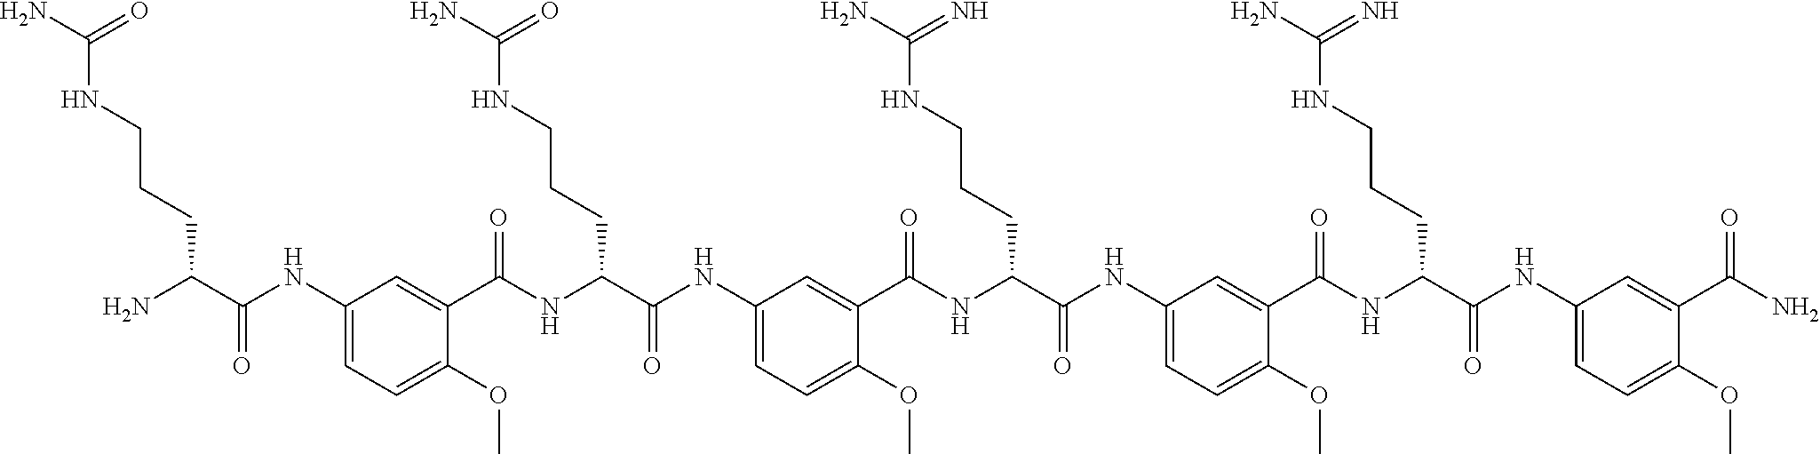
C1(NC(=O)C(N)CCCNC(N)=O)=CC=C(OC)C(C(NC(C(NC2=CC=C(OC)C(C(NC(C(NC3=CC=C(OC)C(C(NC(C(NC4=CC=C(OC)C(C(N)=O)=C4)=O)CCCNC(N)=N)=O)=C3)=O)CCCNC(N)=N)=O)=C2)=O)CCCNC(N)=O)=O)=C1
